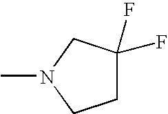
C1C(F)(F)CN(C)C1
